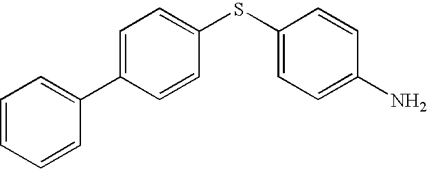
C1=CC=CC(C2=CC=C(SC3=CC=C(N)C=C3)C=C2)=C1
